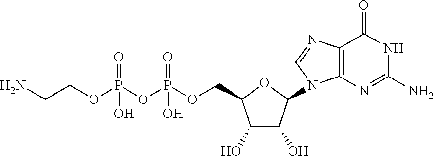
NCCOP(OP(OCC1C(O)C(O)C(N2C3=C(C(=O)NC(N)=N3)N=C2)O1)(=O)O)(=O)O
